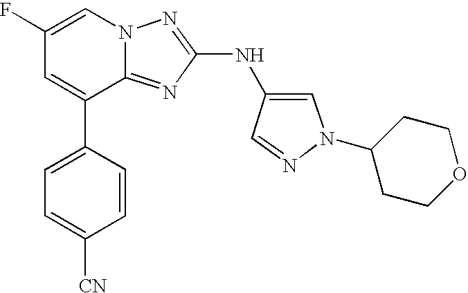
C1=C(F)C=C(C2=CC=C([CN])C=C2)C2=NC(NC3=CN(C4CCOCC4)N=C3)=NN12
